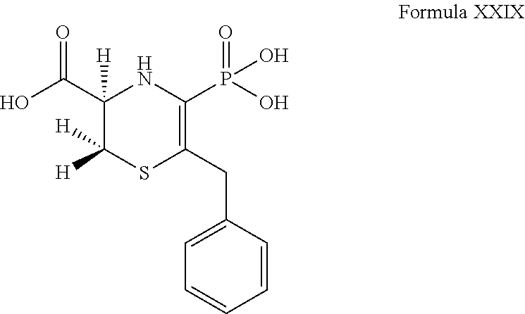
C1(C(O)=O)([H])C([H])([H])SC(CC2=CC=CC=C2)=C(P(O)(=O)O)N1
